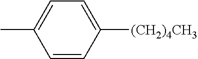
C1=CC([(CH2)4CH3])=CC=C1C
